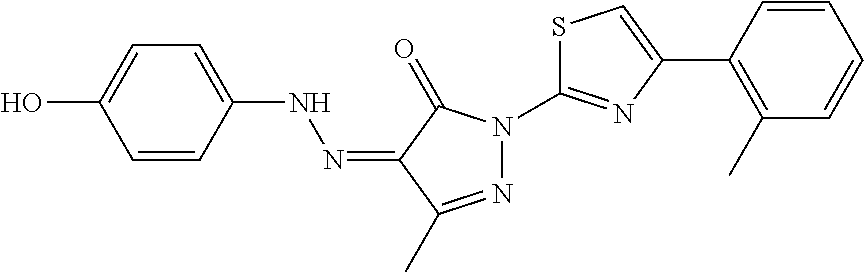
OC1=CC=C(NN=C2C(=O)N(C3=NC(C4=C(C)C=CC=C4)=CS3)N=C2C)C=C1
